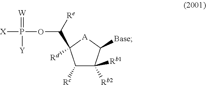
C1([Rc])C([Rb2])([Rb1])C([Base])[A]C1(C(OP([X])(=[W])[Y])[Re])[Rd]
